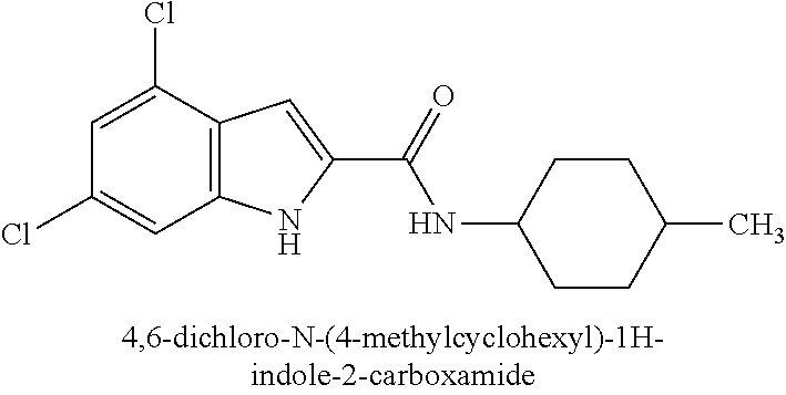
C12=C(C(Cl)=CC(Cl)=C1)C=C(C(=O)NC1CCC(C)CC1)N2
